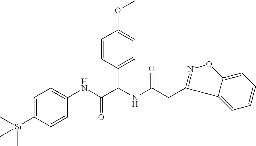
C1=C([Si](C)(C)C)C=CC(NC(=O)C(NC(CC2=NOC3=CC=CC=C23)=O)C2=CC=C(OC)C=C2)=C1
